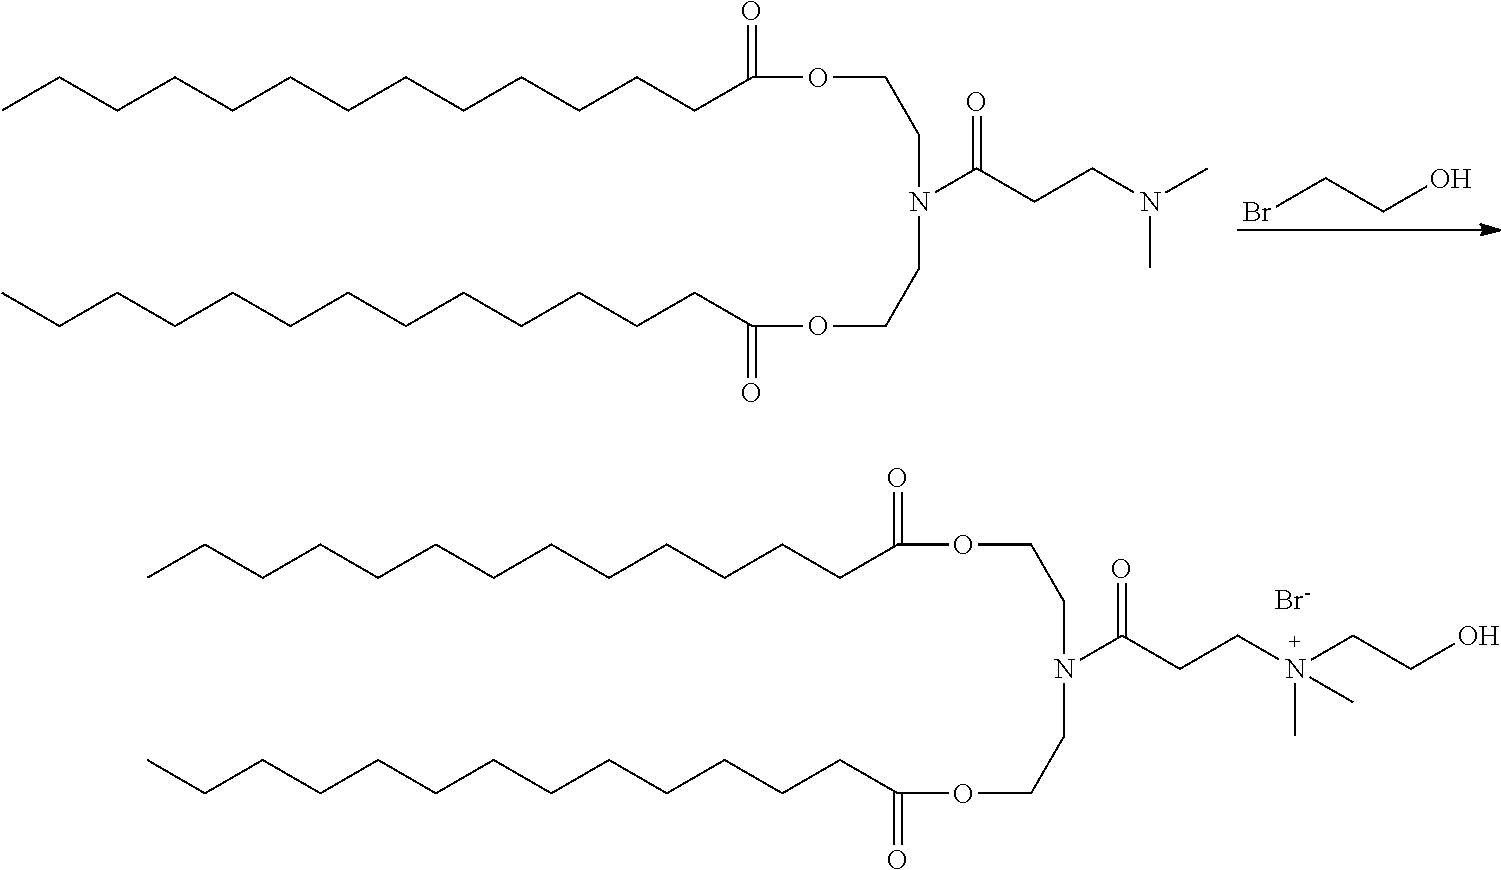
BrCCO.CCCCCCCCCCCCCC(=O)OCCN(CCOC(CCCCCCCCCCCCC)=O)C(CCN(C)C)=O.CCCCCCCCCCCCCC(=O)OCCN(CCOC(CCCCCCCCCCCCC)=O)C(CCN(CCO)(C)C)=O.[Br-]
